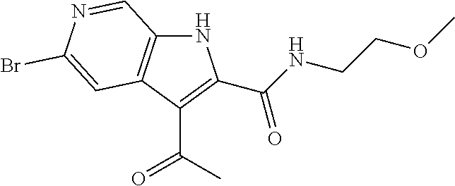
N1C2=C(C(C(C)=O)=C1C(NCCOC)=O)C=C(Br)N=C2
